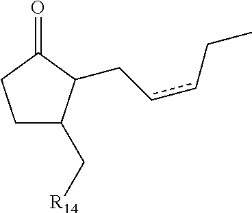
C1C(C[R14])C(CccCC)C(=O)C1
